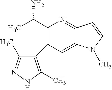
CC(C1=C(C2=C(C)NN=C2C)C=C2C(=N1)C=CN2C)N
